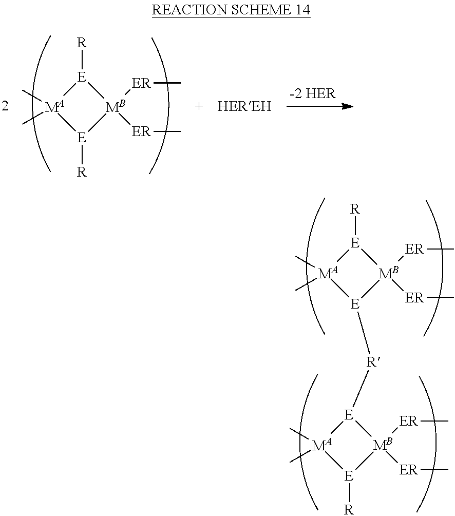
[MB]1([ER]C)([ER]C)[E]([R])[MA](C)(C)[E]1[R][E]1[MB]([ER]C)([ER]C)[E]([R])[MA]1(C)C.[MB]1([ER]C)([ER]C)[E]([R])[MA](C)(C)[E]1[R]
